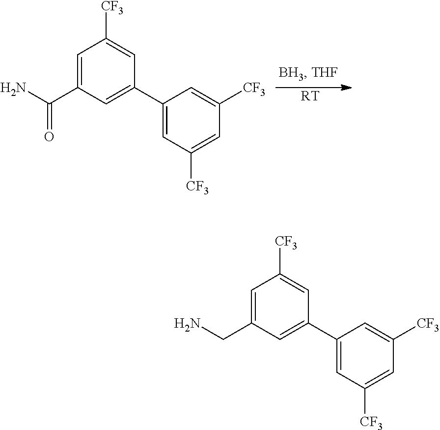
C1=C(C(=O)N)C=C(C2=CC([CF3])=CC([CF3])=C2)C=C1[CF3].[RT].C1=C(CN)C=C(C2=CC([CF3])=CC([CF3])=C2)C=C1[CF3]
